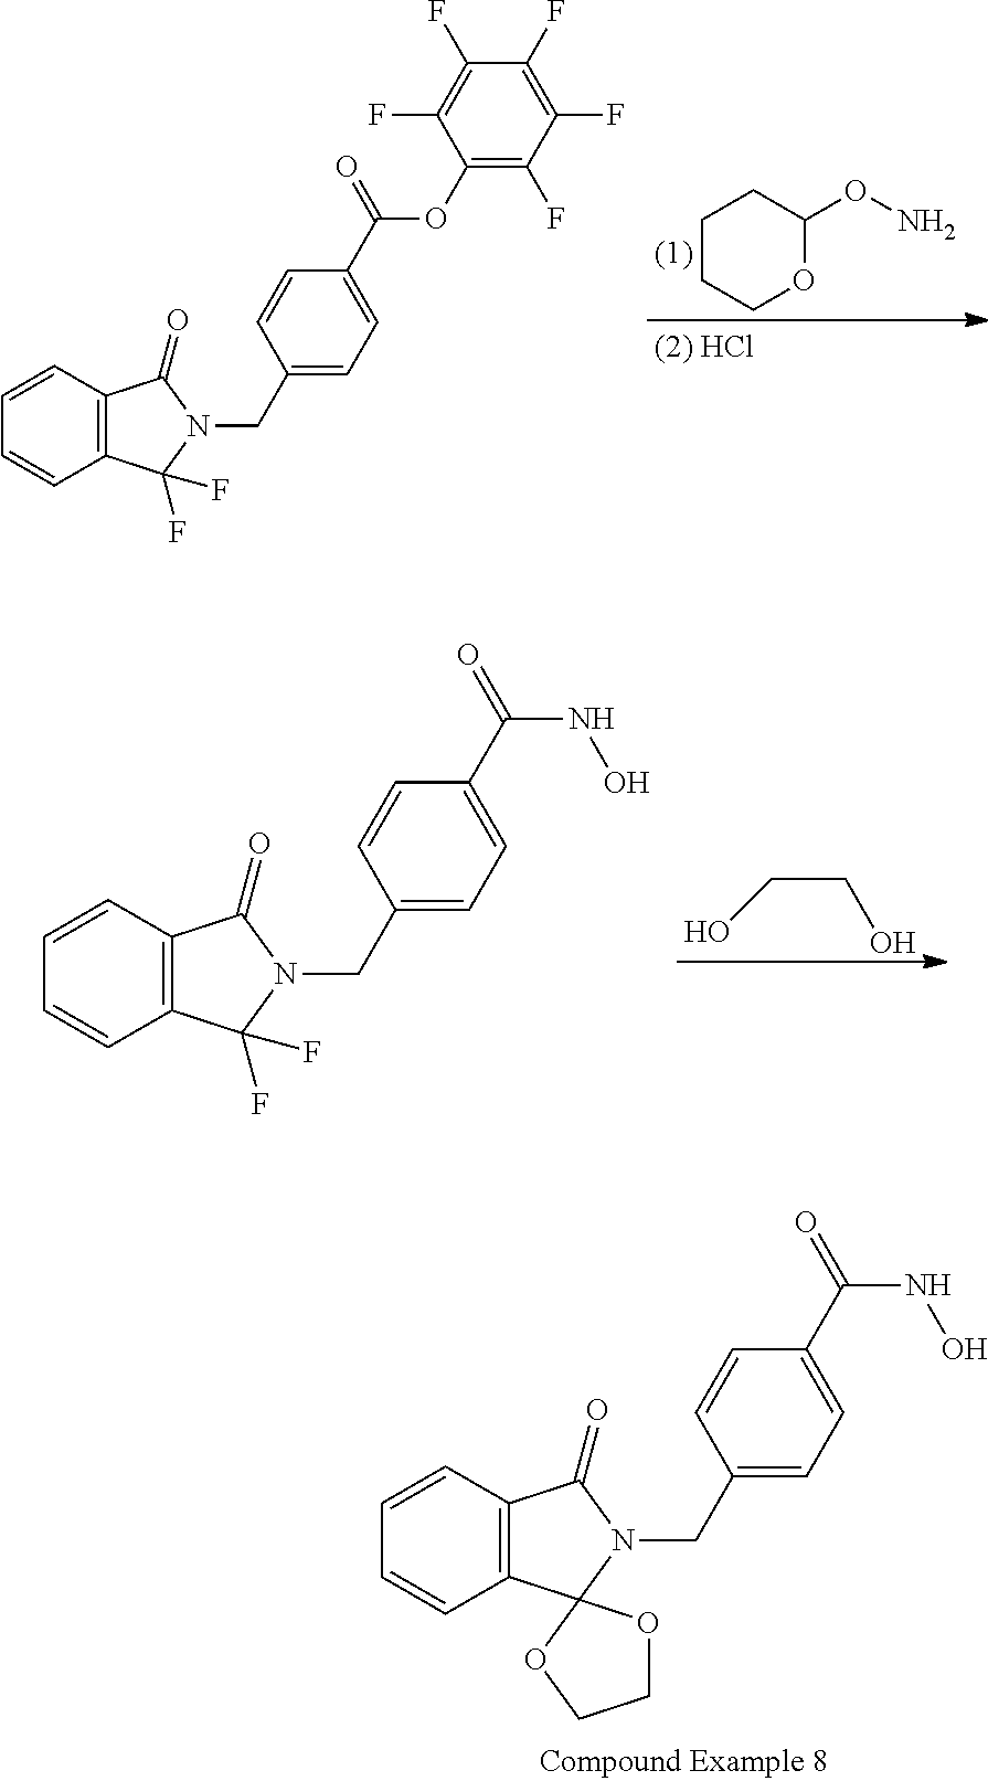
C1CCOC(ON)C1.C1=CC2=C(C=C1)C(F)(F)N(CC1=CC=C(C(=O)OC3=C(F)C(F)=C(F)C(F)=C3F)C=C1)C2=O.C1=CC2=C(C=C1)C(F)(F)N(CC1=CC=C(C(=O)NO)C=C1)C2=O.OCCO.C1=CC2=C(C=C1)C1(N(CC3=CC=C(C(=O)NO)C=C3)C2=O)OCCO1
